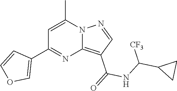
C12=C(C(=O)NC(C3CC3)[CF3])C=NN1C(C)=CC(C1=COC=C1)=N2
